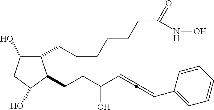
C1(CCCCCCC(=O)NO)C(O)CC(O)C1CCC(O)C=C=CC1=CC=CC=C1
